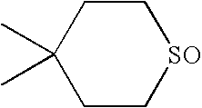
C1CC(C)(C)CC[SO]1
